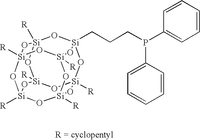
[R][Si]12O[Si]3(CCCP(C4=CC=CC=C4)C4=CC=CC=C4)O[Si]4([R])O[Si]([R])(O1)O[Si]1([R])O[Si]([R])(O[Si]([R])(O[Si]([R])(O1)O2)O3)O4
